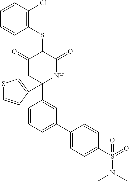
C1(SC2C(=O)CC(C3=CC(C4=CC=C(S(N(C)C)(=O)=O)C=C4)=CC=C3)(C3=CSC=C3)NC2=O)=C(Cl)C=CC=C1
